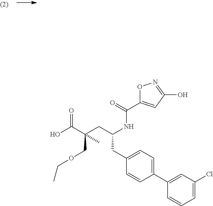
OC(=O)C(CC(NC(=O)C1=CC(O)=NO1)CC1=CC=C(C2=CC(Cl)=CC=C2)C=C1)(COCC)C
